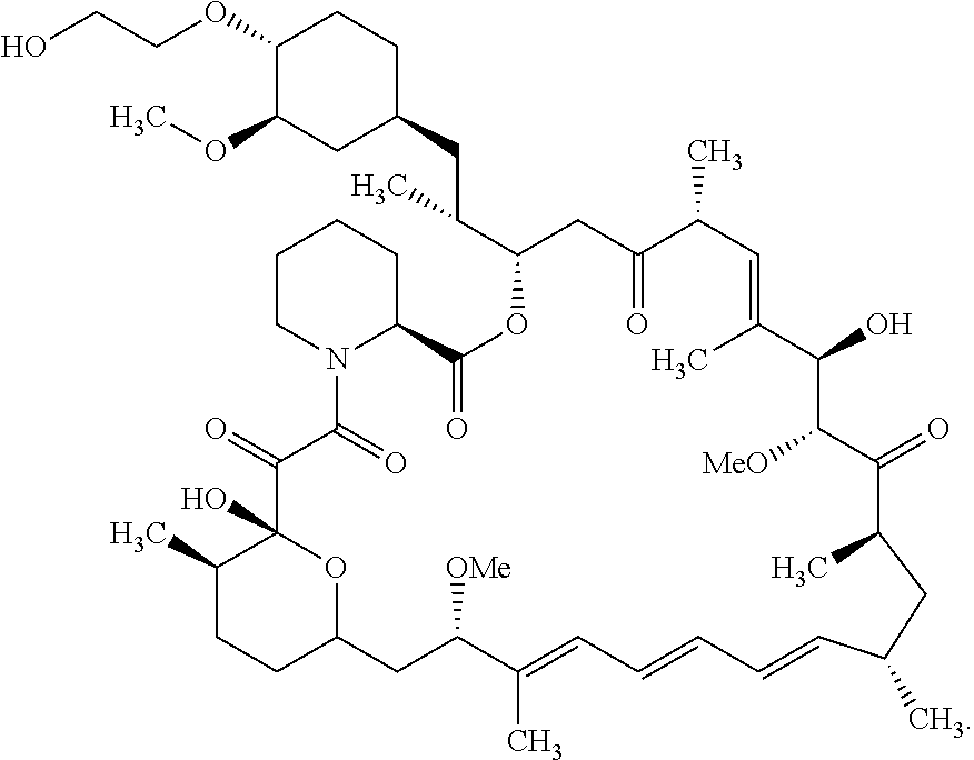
OCCOC1C(OC)CC(CC(C2OC(=O)C3CCCCN3C(=O)C(=O)C3(O)C(C)CCC(O3)CC([OMe])C(C)=CC=CC=CC(C)CC(C)C(=O)C([MeO])C(O)C(C)=CC(C)C(=O)C2)C)CC1
